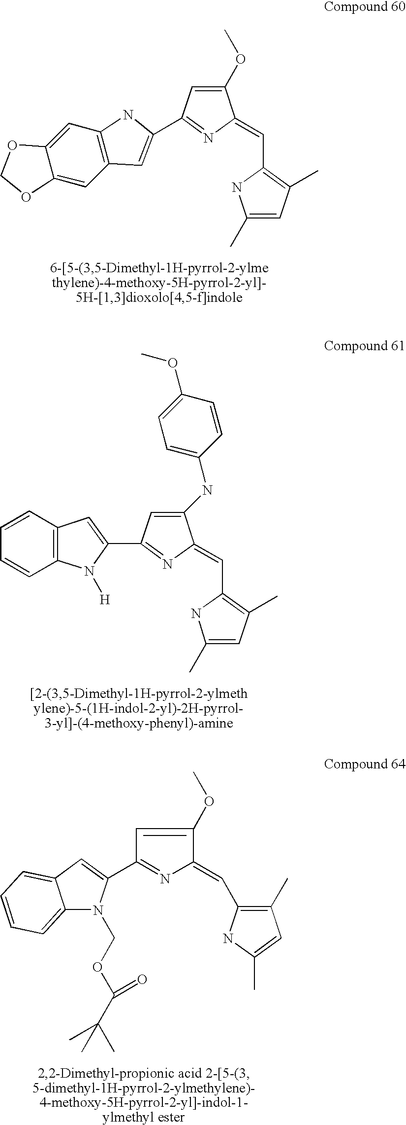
C1(OC)=CC(C2=CC3=C(C=C4C(=C3)OCO4)N2)=NC1=CC1=C(C)C=C(C)N1.C12=C(C=CC=C1)C=C(C1=NC(=CC3=C(C)C=C(C)N3)C(NC3=CC=C(OC)C=C3)=C1)N2[H].C12=CC=CC=C1C=C(C1=NC(=CC3=C(C)C=C(C)N3)C(OC)=C1)N2COC(C(C)(C)C)=O
